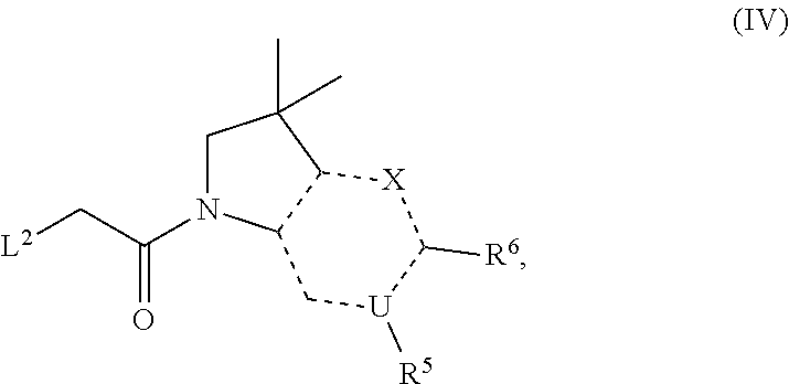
C1N(C(C[L2])=O)C2C(C1(C)C)[X]C([R6])[U]([R5])C2
